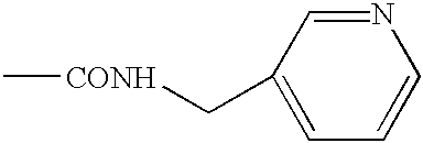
C1(C[CONH]C)=CC=CN=C1
